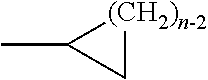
C1(C)[(CH2)n-2]C1
